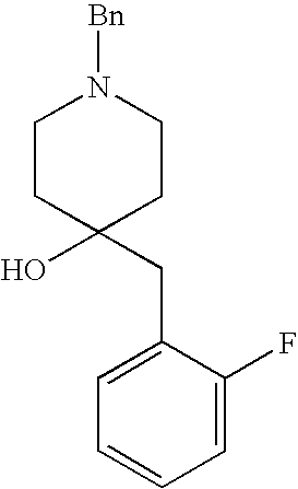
C1=C(CC2(O)CCN([Bn])CC2)C(F)=CC=C1
